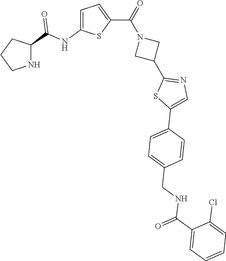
C1CNC(C(NC2=CC=C(C(=O)N3CC(C4=NC=C(C5=CC=C(CNC(C6=CC=CC=C6Cl)=O)C=C5)S4)C3)S2)=O)C1
